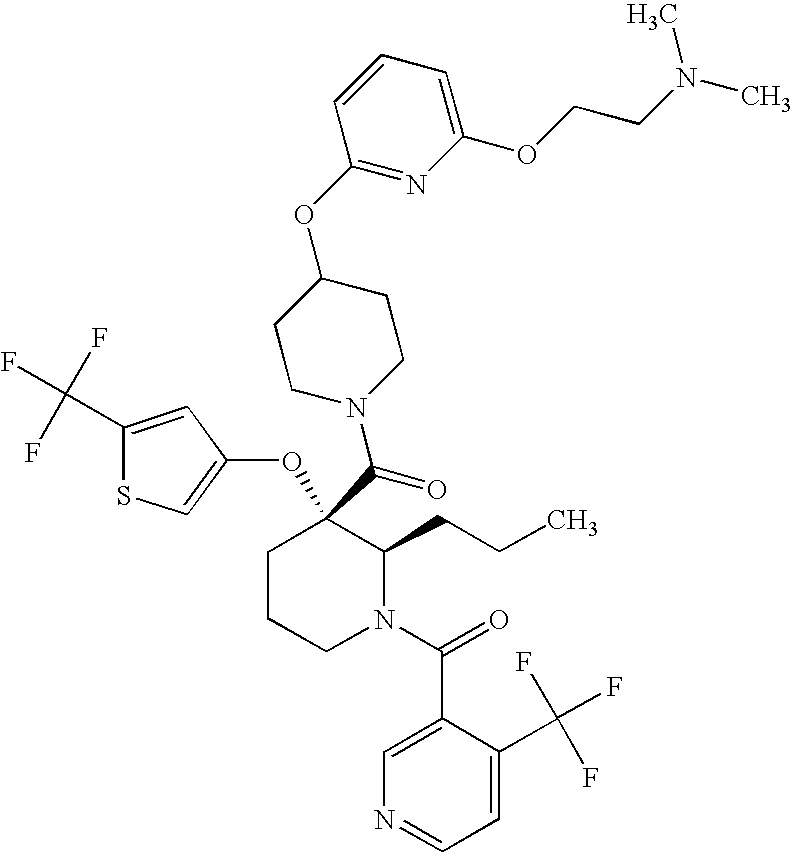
C1CCN(C(=O)C2=CN=CC=C2C(F)(F)F)C(CCC)C1(C(=O)N1CCC(OC2=NC(OCCN(C)C)=CC=C2)CC1)OC1=CSC(C(F)(F)F)=C1
